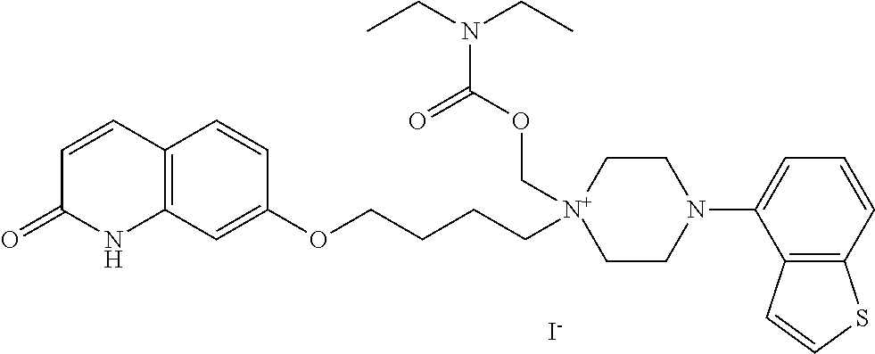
C12=C(C=C(OCCCC[N+]3(COC(N(CC)CC)=O)CCN(C4=CC=CC5=C4C=CS5)CC3)C=C1)NC(=O)C=C2.[I-]
